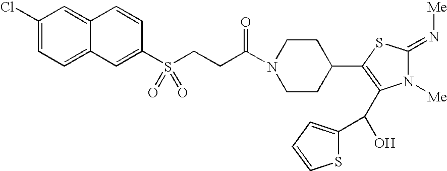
C1(Cl)=CC=C2C(=C1)C=CC(S(CCC(N1CCC(C3=C(C(O)C4=CC=CS4)N([Me])C(=N[Me])S3)CC1)=O)(=O)=O)=C2
